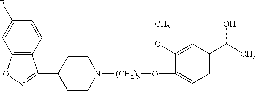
C1=CC2=C(C=C1F)ON=C2C1CCN([(CH2)3]OC2=CC=C(C(C)O)C=C2OC)CC1
